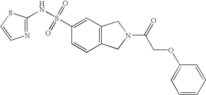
C1=CC2=C(C=C1S(NC1=NC=CS1)(=O)=O)CN(C(COC1=CC=CC=C1)=O)C2
